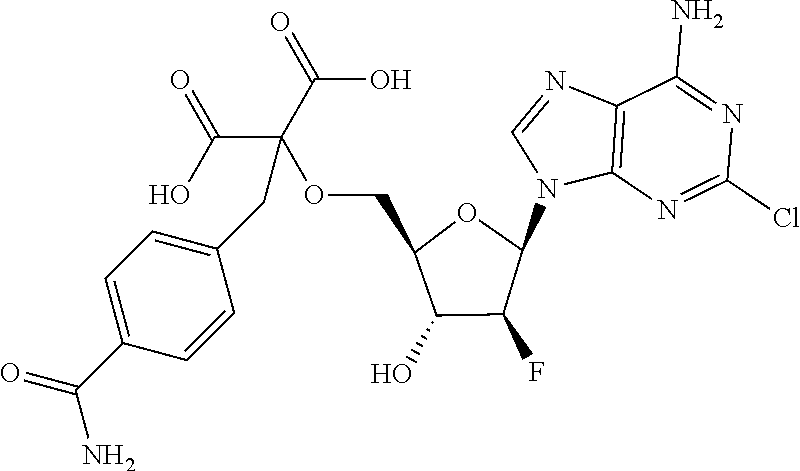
C12=C(N=C(Cl)N=C1N)N(C1OC(COC(C(=O)O)(C(=O)O)CC3=CC=C(C(=O)N)C=C3)C(O)C1F)C=N2
